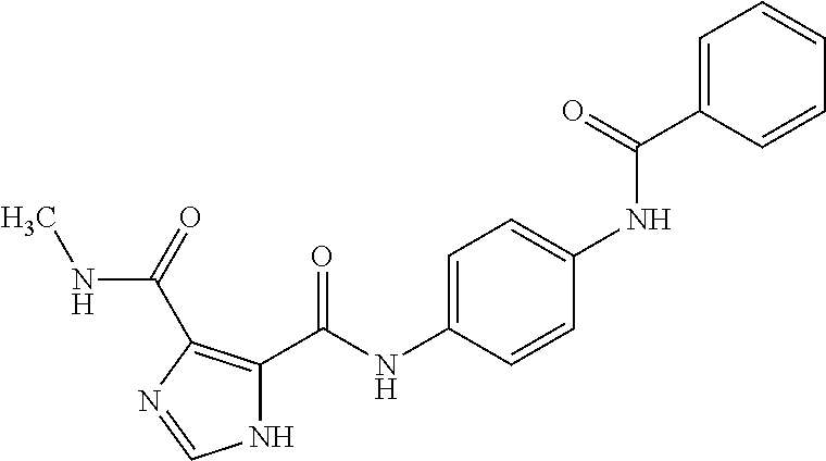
C1=C(C(NC2=CC=C(NC(C3=C(C(=O)NC)N=CN3)=O)C=C2)=O)C=CC=C1
